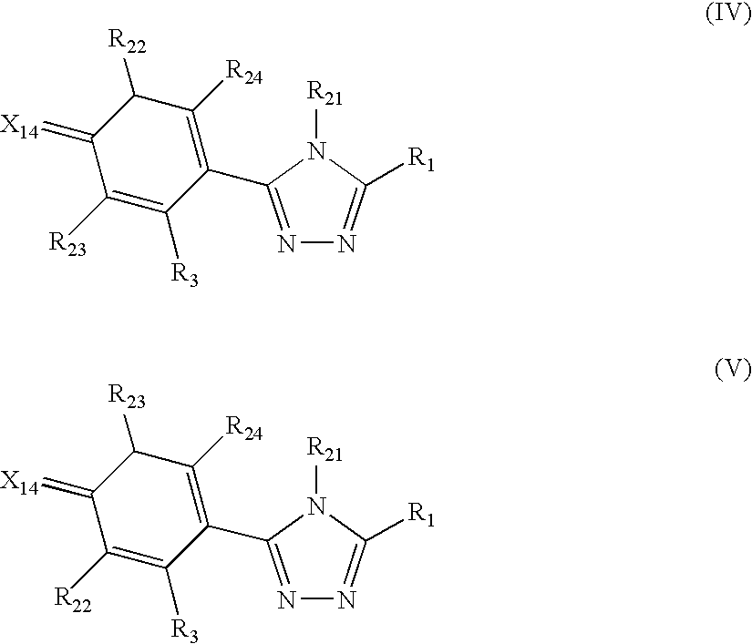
N1=C(C2=C([R24])C([R22])C(=[X14])C([R23])=C2[R3])N([R21])C([R1])=N1.N1=C(C2=C([R24])C([R23])C(=[X14])C([R22])=C2[R3])N([R21])C([R1])=N1
